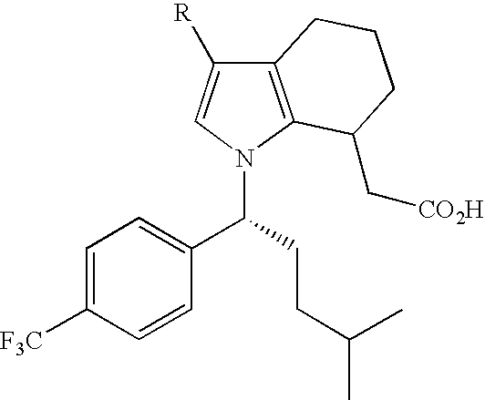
C12=C(N(C(C3=CC=C([F3C])C=C3)CCC(C)C)C=C1[R])C(C[CO2H])CCC2
